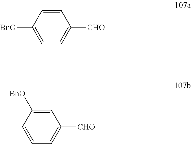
C1=CC([BnO])=CC=C1[CHO].C1=C([BnO])C=CC=C1[CHO]
